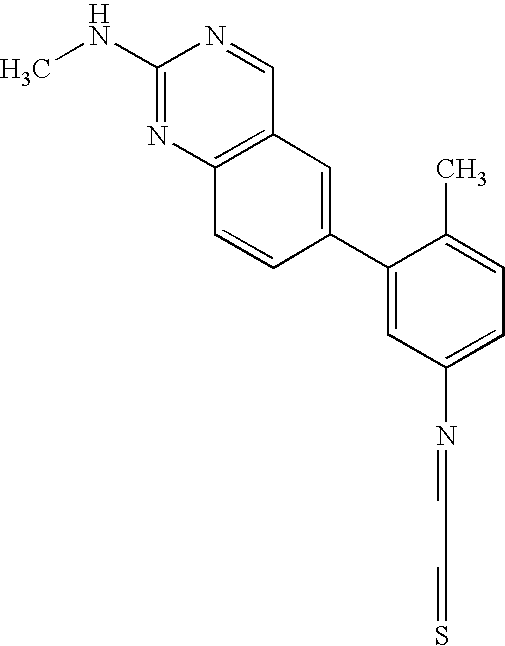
CNC1=NC2=C(C=N1)C=C(C1=CC(N=CC=S)=CC=C1C)C=C2
